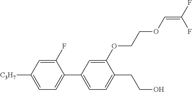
C1(F)=CC([C3H7])=CC=C1C1=CC=C(CCO)C(OCCOC=C(F)F)=C1
